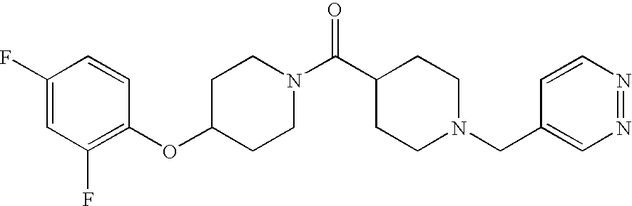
C1(OC2=C(F)C=C(F)C=C2)CCN(C(C2CCN(CC3=CN=NC=C3)CC2)=O)CC1
